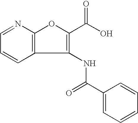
C12=C(N=CC=C1)OC(C(O)=O)=C2NC(=O)C1=CC=CC=C1
